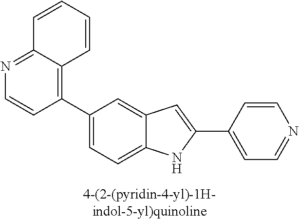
C1(C2=CC=C3C(=C2)C=C(C2=CC=NC=C2)N3)=C2C(=NC=C1)C=CC=C2
